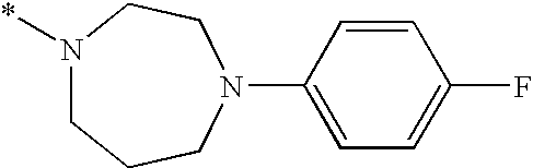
N1(*)CCCN(C2=CC=C(F)C=C2)CC1
